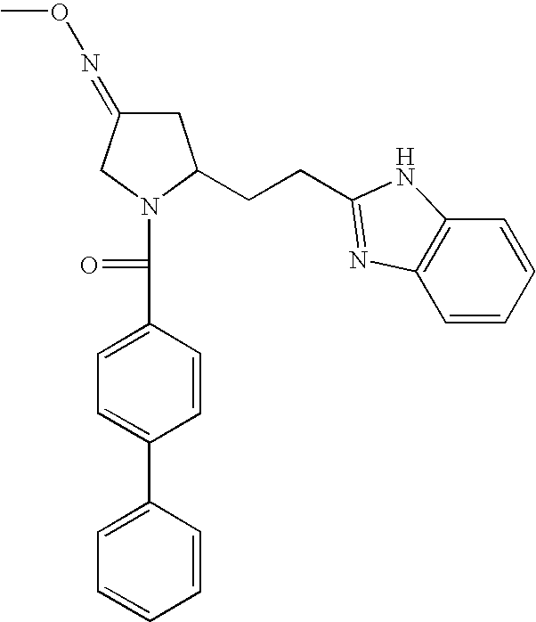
C1=C(C2=CC=C(C(=O)N3C(CCC4=NC5=C(C=CC=C5)N4)CC(=NOC)C3)C=C2)C=CC=C1
